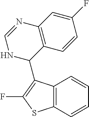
C1=CC2=C(C=C1)SC(F)=C2C1NC=NC2=C1C=CC(F)=C2
